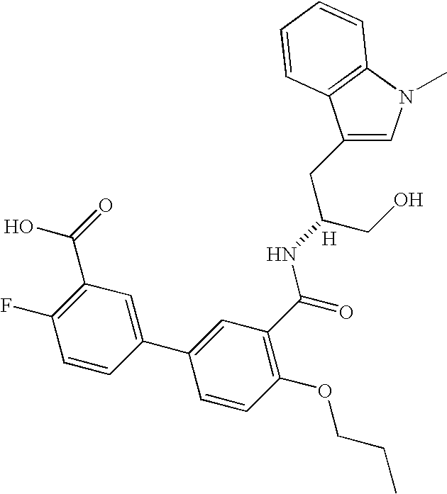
C1=C(CC(CO)NC(C2=C(OCCC)C=CC(C3=CC(C(=O)O)=C(F)C=C3)=C2)=O)C2=C(N1C)C=CC=C2.[H]
